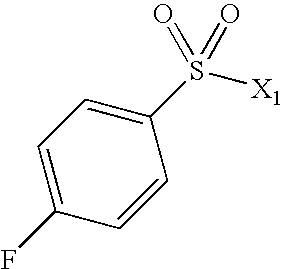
C1(S(=O)(=O)[X1])=CC=C(F)C=C1
